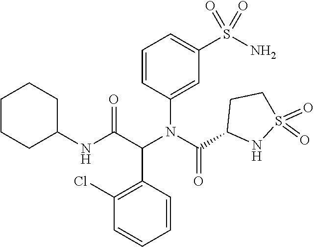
N1S(=O)(=O)CCC1C(N(C1=CC(S(=O)(=O)N)=CC=C1)C(C1=C(Cl)C=CC=C1)C(=O)NC1CCCCC1)=O
